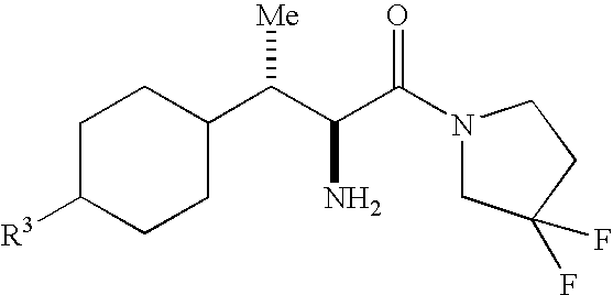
C1C([R3])CCC(C(C(C(N2CC(F)(F)CC2)=O)N)[Me])C1
